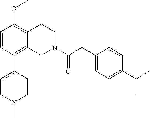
O(C1=C2C(=C(C3=CCN(C)CC3)C=C1)CN(C(CC1=CC=C(C(C)C)C=C1)=O)CC2)C
